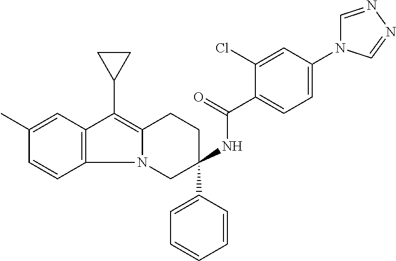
C12=C(C=C(C)C=C1)C(C1CC1)=C1N2CC(C2=CC=CC=C2)(NC(=O)C2=CC=C(N3C=NN=C3)C=C2Cl)CC1
